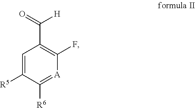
O=C(C1=C(F)[A]=C([R6])C([R5])=C1)[H]
